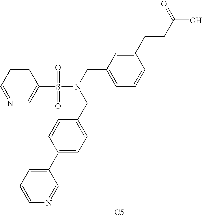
C1=NC=C(S(=O)(=O)N(CC2=CC=CC(CCC(O)=O)=C2)CC2=CC=C(C3=CC=CN=C3)C=C2)C=C1.[C5]
